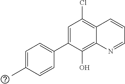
C1=C(C2=CC=C(C)C=C2)C(O)=C2C(=C1Cl)C=CC=N2
